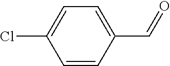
C1=C(Cl)C=CC(C=O)=C1
